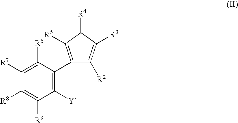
C1(C2=C([Y])C([R9])=C([R8])C([R7])=C2[R6])=C([R5])C([R4])C([R3])=C1[R2]
